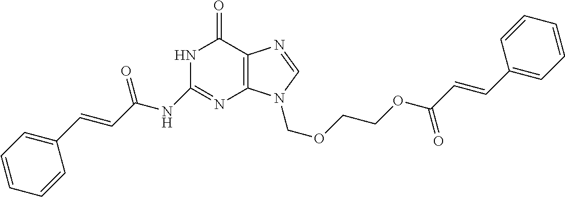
N1C(=O)C2=C(N=C1NC(C=CC1=CC=CC=C1)=O)N(COCCOC(C=CC1=CC=CC=C1)=O)C=N2
